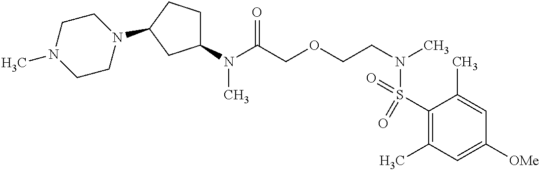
C1(N(C(COCCN(C)S(=O)(C2=C(C)C=C([OMe])C=C2C)=O)=O)C)CCC(N2CCN(C)CC2)C1
